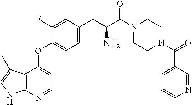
C1CN(C(C2=CC=CN=C2)=O)CCN1C(C(CC1=CC=C(OC2=CC=NC3=C2C(C)=CN3)C(F)=C1)N)=O
